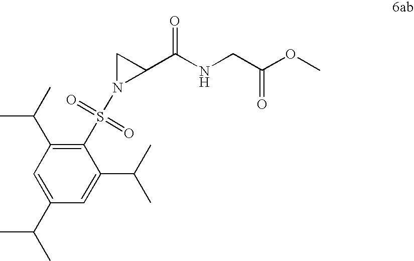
C1(S(N2C(C(NCC(OC)=O)=O)C2)(=O)=O)=C(C(C)C)C=C(C(C)C)C=C1C(C)C
